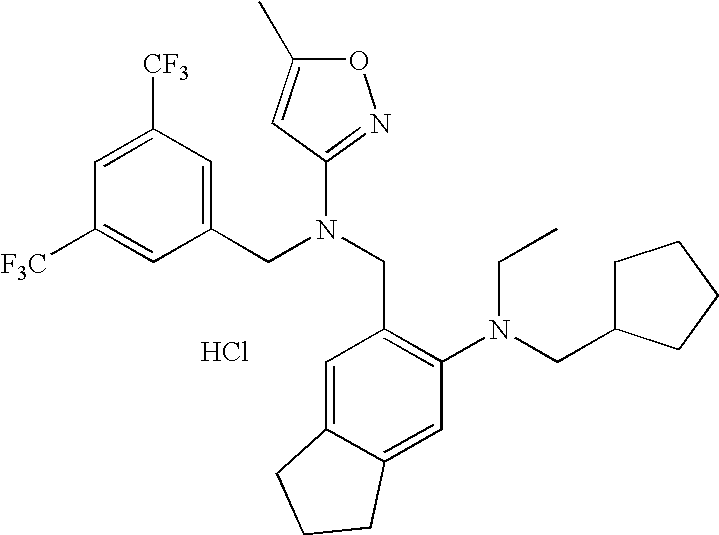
C1([F3C])=CC(CN(CC2=C(N(CC3CCCC3)CC)C=C3C(=C2)CCC3)C2=NOC(C)=C2)=CC([CF3])=C1.Cl
